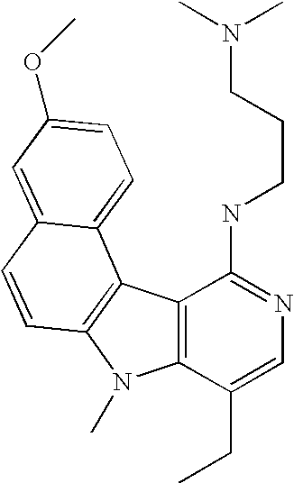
C12=C(C(CC)=CN=C1NCCCN(C)C)N(C)C1=C2C2=CC=C(OC)C=C2C=C1
